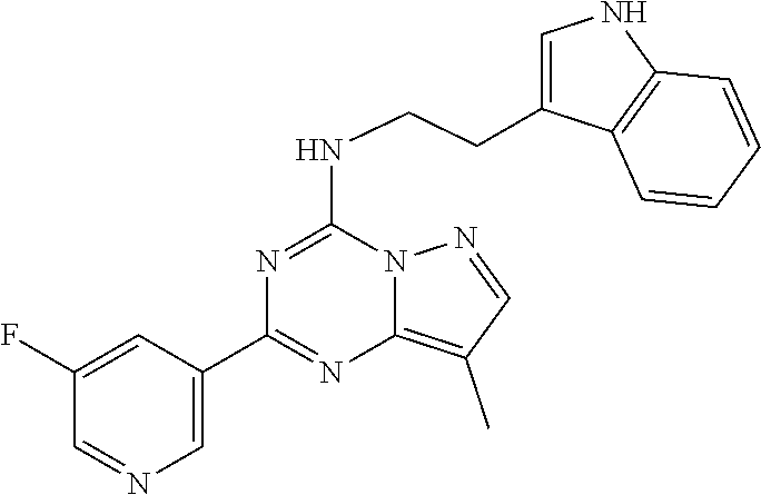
C1(C2=NC3=C(C)C=NN3C(NCCC3=CNC4=C3C=CC=C4)=N2)=CN=CC(F)=C1
